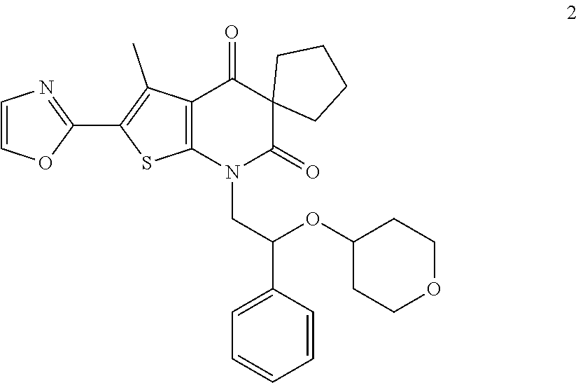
N1(CC(C2=CC=CC=C2)OC2CCOCC2)C2=C(C(C)=C(C3=NC=CO3)S2)C(=O)C2(C1=O)CCCC2
